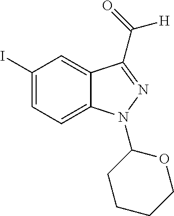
C1(I)=CC=C2C(=C1)C(C([H])=O)=NN2C1CCCCO1
